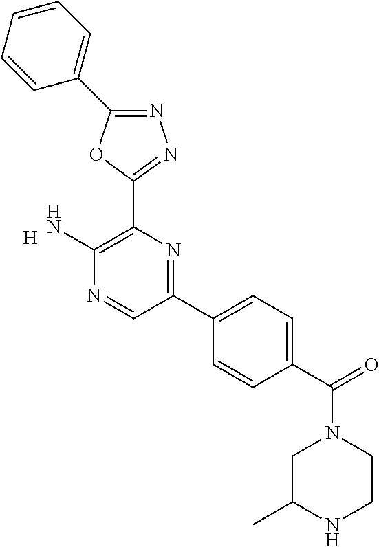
C1(N)=C(C2=NN=C(C3=CC=CC=C3)O2)N=C(C2=CC=C(C(N3CC(C)NCC3)=O)C=C2)C=N1.[H]
